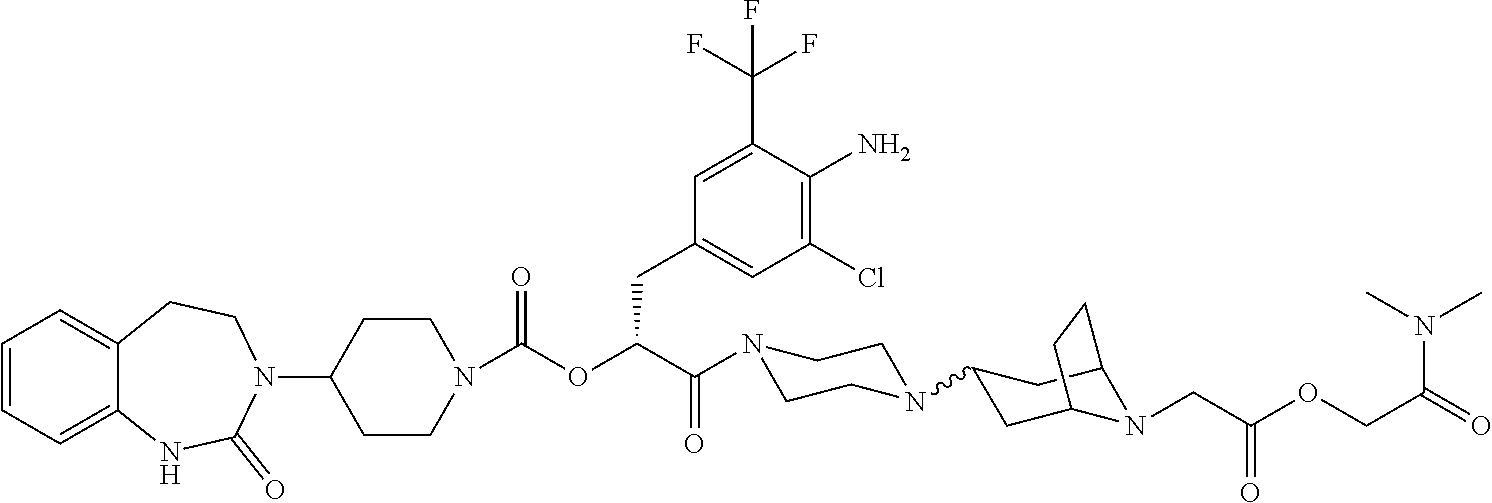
C1=CC=C2C(=C1)CCN(C1CCN(C(OC(C(N3CCN(C4CC5N(CC(OCC(N(C)C)=O)=O)C(C4)CC5)CC3)=O)CC3=CC(Cl)=C(N)C(C(F)(F)F)=C3)=O)CC1)C(=O)N2
